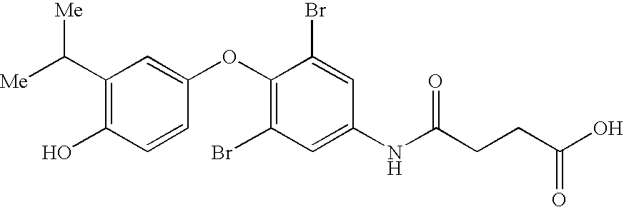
[Me]C(C1=C(O)C=CC(OC2=C(Br)C=C(NC(CCC(O)=O)=O)C=C2Br)=C1)[Me]
